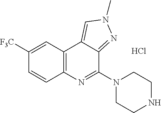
C1([F3C])=CC2=C(C=C1)N=C(N1CCNCC1)C1=NN(C)C=C21.Cl
